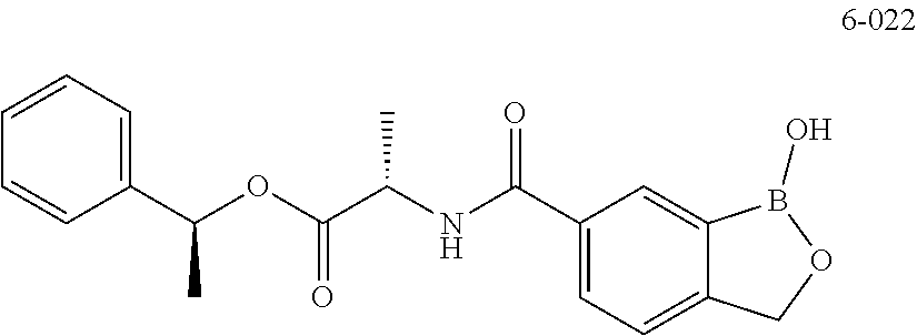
C1=CC(C(OC(C(NC(C2=CC=C3C(=C2)B(O)OC3)=O)C)=O)C)=CC=C1
